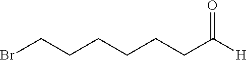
BrCCCCCCC([H])=O
